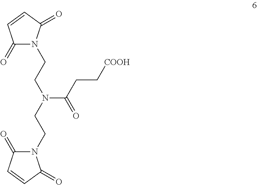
C1(=O)N(CCN(C(=O)CC[COOH])CCN2C(=O)C=CC2=O)C(=O)C=C1
